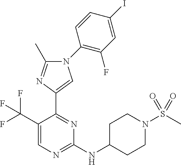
C1(C(F)(F)F)=CN=C(NC2CCN(S(C)(=O)=O)CC2)N=C1C1=CN(C2=C(F)C=C(I)C=C2)C(C)=N1
